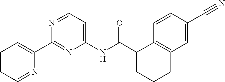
C1(NC(C2CCCC3=C2C=CC(C#N)=C3)=O)=CC=NC(C2=CC=CC=N2)=N1
